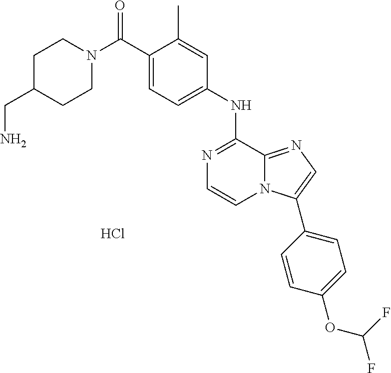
C1(NC2=NC=CN3C2=NC=C3C2=CC=C(OC(F)F)C=C2)=CC=C(C(N2CCC(CN)CC2)=O)C(C)=C1.Cl
